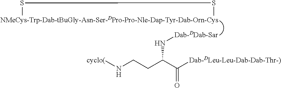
[NMeCys-Trp-Dab-tBuGly-Asn-Ser-DPro-Pro-Nle-Dap-Tyr-Dab-Orn-Cys]1SS1.N(CCC(C([Dab-DLeu-Leu-Dab-Dab-Thr-)])=O)N[Dab-DDab-Sar])[cyclo(]
